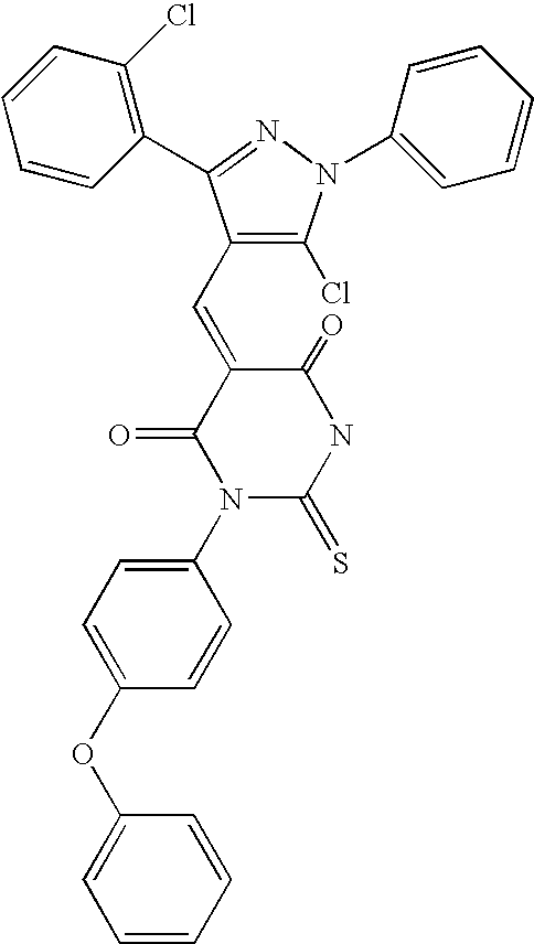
C1=CC(OC2=CC=C(N3C(=S)NC(=O)C(=CC4=C(Cl)N(C5=CC=CC=C5)N=C4C4=C(Cl)C=CC=C4)C3=O)C=C2)=CC=C1
